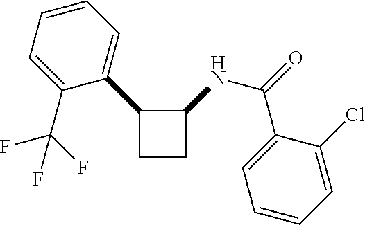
C1=C(C(F)(F)F)C(C2CCC2NC(C2=CC=CC=C2Cl)=O)=CC=C1
